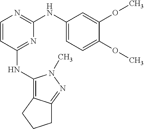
C1=CC(NC2=C3C(=NN2C)CCC3)=NC(NC2=CC=C(OC)C(OC)=C2)=N1
